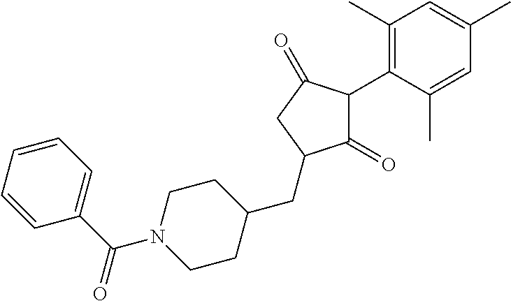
C1(=O)C(C2=C(C)C=C(C)C=C2C)C(=O)CC1CC1CCN(C(C2=CC=CC=C2)=O)CC1
